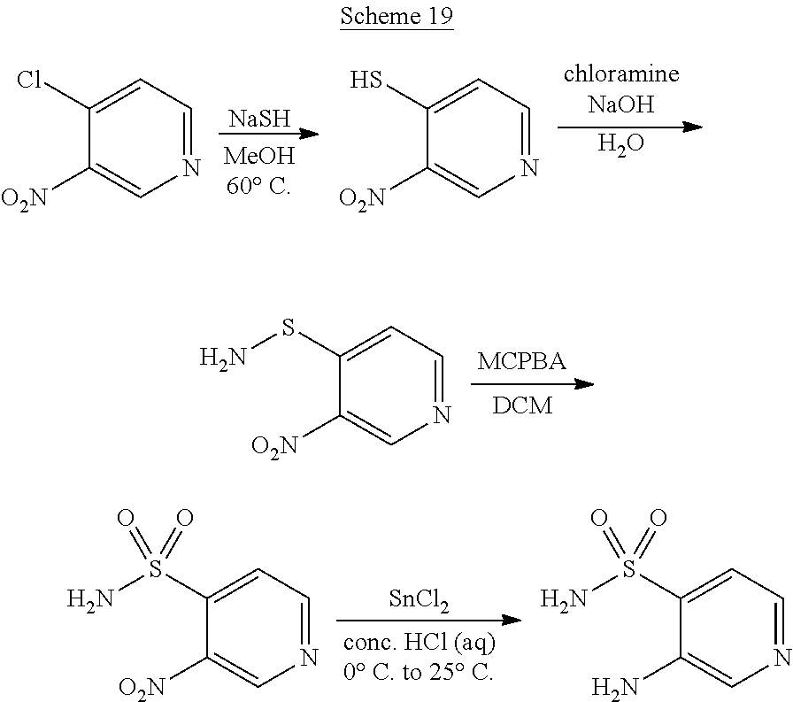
[NaSH].O.C1(Cl)=CC=NC=C1[O2N].C1(S)=CC=NC=C1[O2N].C1(SN)=CC=NC=C1[O2N].[SnCl2].C1(S(N)(=O)=O)=CC=NC=C1[O2N].C1(S(N)(=O)=O)=CC=NC=C1N
